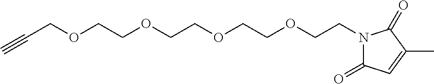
C#CCOCCOCCOCCOCCN1C(=O)C=C(C)C1=O
